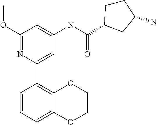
C1OC2=C(C3=CC(NC(=O)C4CCC(N)C4)=CC(OC)=N3)C=CC=C2OC1
